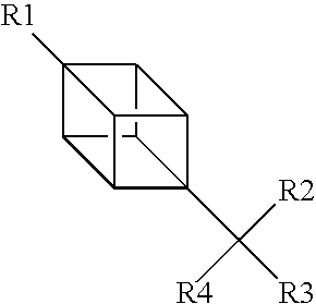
C12([R1])C3C4C5(C([R3])([R2])[R4])C(C14)C2C53
